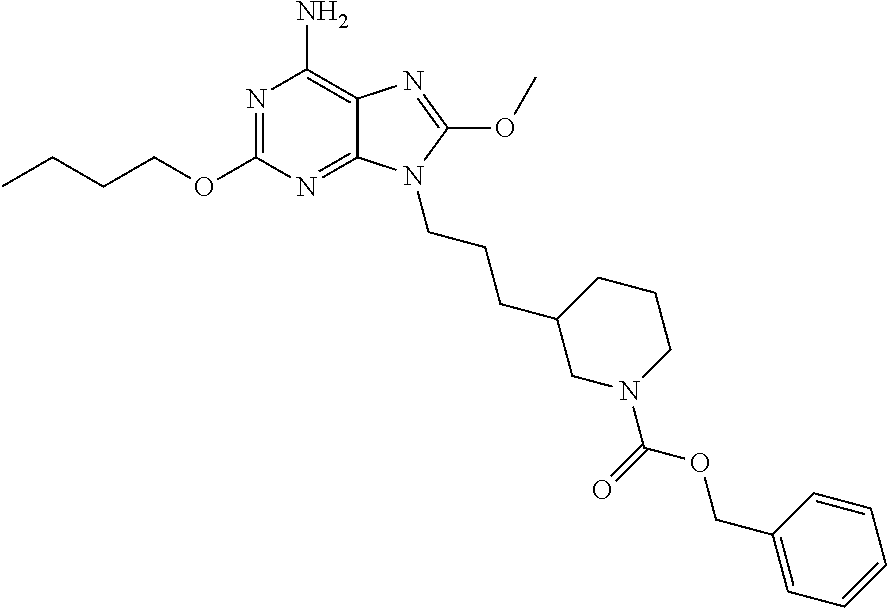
N1=C(OCCCC)N=C2C(=C1N)N=C(OC)N2CCCC1CN(C(=O)OCC2=CC=CC=C2)CCC1
